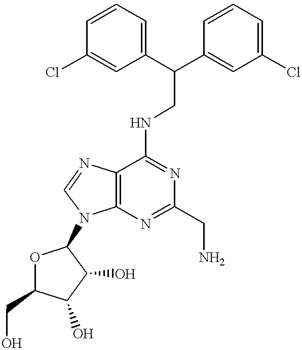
O1C(CO)C(O)C(O)C1N1C2=C(N=C1)C(NCC(C1=CC=CC(Cl)=C1)C1=CC(Cl)=CC=C1)=NC(CN)=N2
